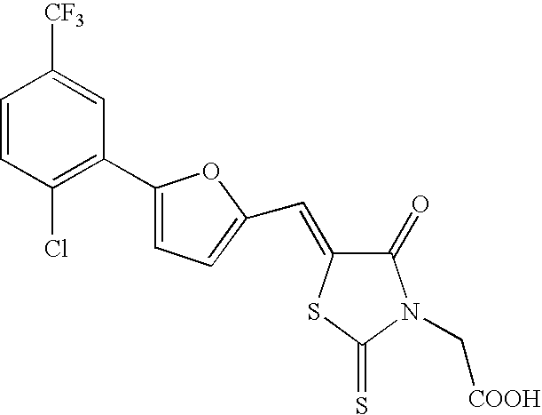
C1=CC(Cl)=C(C2=CC=C(C=C3C(=O)N(C[COOH])C(=S)S3)O2)C=C1[CF3]
